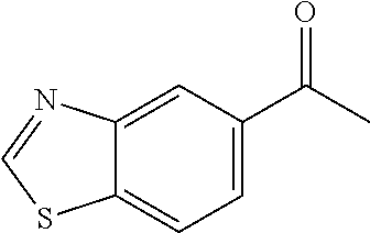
C12=CC(C(C)=O)=CC=C1SC=N2
